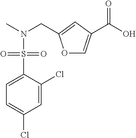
C1=C(Cl)C(S(=O)(=O)N(CC2=CC(C(O)=O)=CO2)C)=CC=C1Cl
